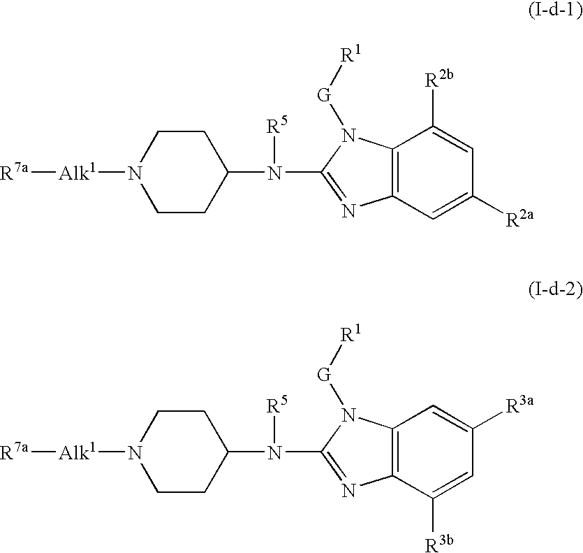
C12=C(C=C([R2a])C=C1[R2b])N=C(N([R5])C1CCN([Alk1][R7a])CC1)N2[G][R1].C12=C(C([R3b])=CC([R3a])=C1)N=C(N([R5])C1CCN([Alk1][R7a])CC1)N2[G][R1]
